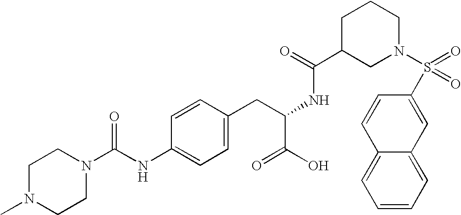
C1N(C)CCN(C(NC2=CC=C(CC(NC(C3CN(S(C4=CC5=CC=CC=C5C=C4)(=O)=O)CCC3)=O)C(O)=O)C=C2)=O)C1
